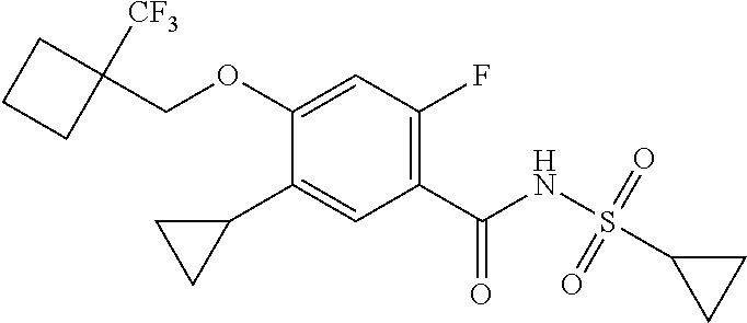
O(C1=CC(F)=C(C(NS(=O)(=O)C2CC2)=O)C=C1C1CC1)CC1([CF3])CCC1
